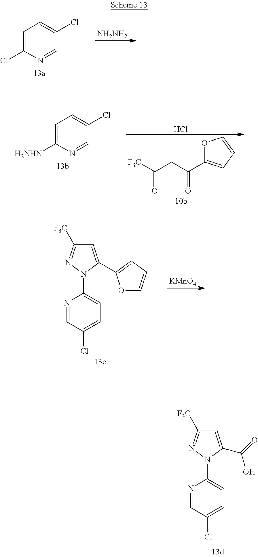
C1=C(Cl)C=NC(N2C(C3=CC=CO3)=CC([F3C])=N2)=C1.[KMnO4].C1=C(Cl)C=NC(N2C(C(=O)O)=CC([F3C])=N2)=C1.[NH2NH2].C1=C(Cl)N=CC(Cl)=C1.C1=C([H2NHN])N=CC(Cl)=C1.O1C(C(CC([F3C])=O)=O)=CC=C1.Cl
